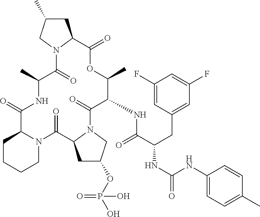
C(C(NC(=O)NC1=CC=C(C)C=C1)CC1=CC(F)=CC(F)=C1)(NC1C(C)OC(=O)C2N(C(=O)C(C)NC(=O)C3N(C(=O)C4N(C1=O)CC(OP(=O)(O)O)C4)CCCC3)CC(C)C2)=O
